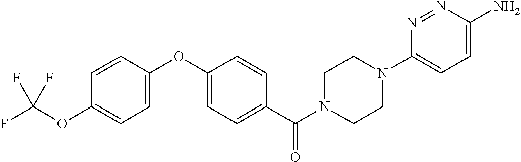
C1=CC(OC2=CC=C(C(N3CCN(C4=CC=C(N)N=N4)CC3)=O)C=C2)=CC=C1OC(F)(F)F
